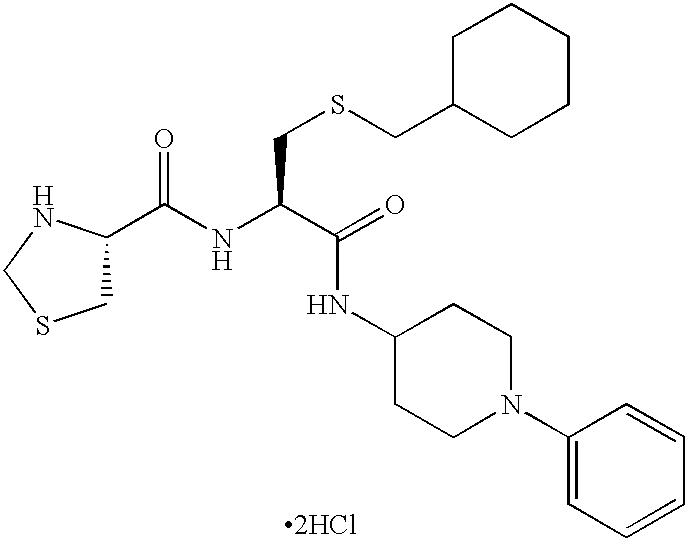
[2HCl].C1C(C(NC(C(NC2CCN(C3=CC=CC=C3)CC2)=O)CSCC2CCCCC2)=O)NCS1
